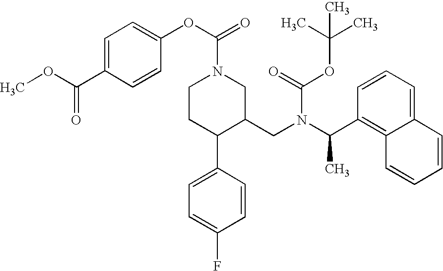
C1CC(C2=CC=C(F)C=C2)C(CN(C(C2=C3C(=CC=C2)C=CC=C3)C)C(=O)OC(C)(C)C)CN1C(OC1=CC=C(C(OC)=O)C=C1)=O
